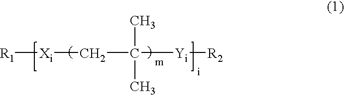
C(C([Yi][R2])(C)C)[Xi][R1]
